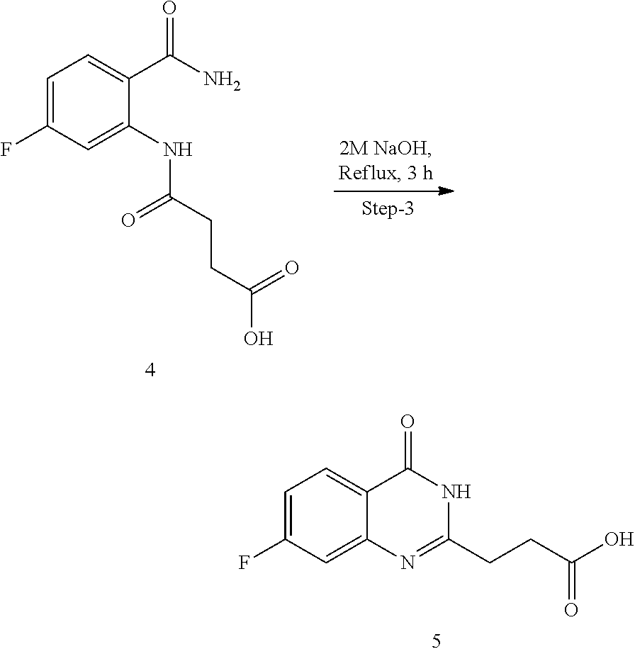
C1=C(F)C=C(NC(CCC(O)=O)=O)C(C(N)=O)=C1.C1=C(F)C=C2C(=C1)C(=O)NC(CCC(O)=O)=N2
